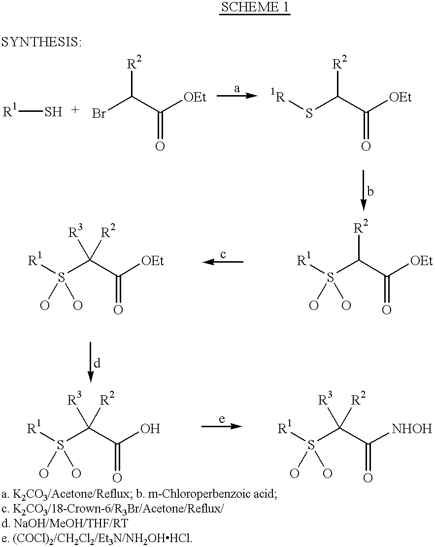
[R1]S.BrC(C([OEt])=O)[R2].S(C(C([OEt])=O)[R2])[1R].S(C(C([OEt])=O)[R2])([R1])(O)O.S(C(C([OEt])=O)([R2])[R3])([R1])(O)O.S(C(C(O)=O)([R2])[R3])([R1])(O)O.S(C(C([NHOH])=O)([R2])[R3])([R1])(O)O
